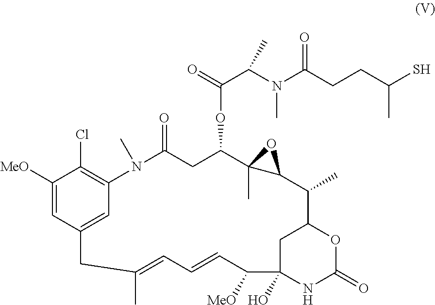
C1([MeO])=CC2=CC(=C1Cl)N(C)C(=O)CC(OC(C(N(C(CCC(S)C)=O)C)C)=O)C1(C)C(C(C)C3OC(=O)NC(O)(C3)C([MeO])C=CC=C(C)C2)O1
